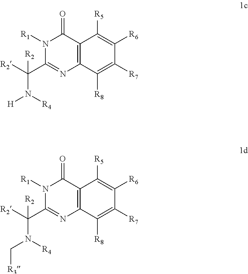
[R2]C(C1=NC2=C(C(=O)N1[R1])C([R5])=C([R6])C([R7])=C2[R8])([R2])N([R4])[H].[R2]C(C1=NC2=C(C(=O)N1[R1])C([R5])=C([R6])C([R7])=C2[R8])([R2])N([R4])C[R3]
